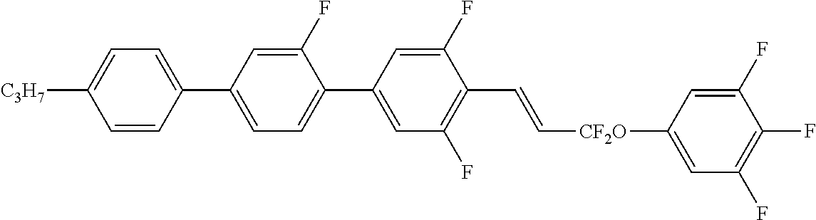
C1(F)=CC(C2=CC=C([C3H7])C=C2)=CC=C1C1=CC(F)=C(C=C[CF2O]C2=CC(F)=C(F)C(F)=C2)C(F)=C1
